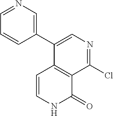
C1=C(C2=CN=CC=C2)C2=C(C(Cl)=N1)C(=O)NC=C2
